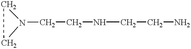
N1(CCNCCN)CC1
